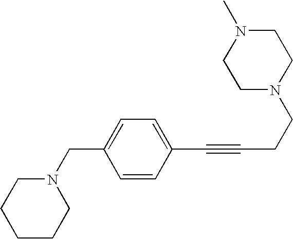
C1N(CCC#CC2=CC=C(CN3CCCCC3)C=C2)CCN(C)C1
